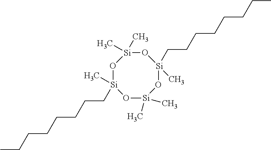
O1[Si](CCCCCCCC)(C)O[Si](C)(C)O[Si](C)(CCCCCCCC)O[Si]1(C)C
